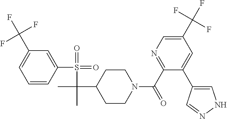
C1(C(F)(F)F)=CC=CC(S(=O)(=O)C(C)(C2CCN(C(C3=NC=C(C(F)(F)F)C=C3C3=CNN=C3)=O)CC2)C)=C1
